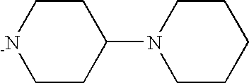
C1CC(N2CCCCC2)CC[-N]1
